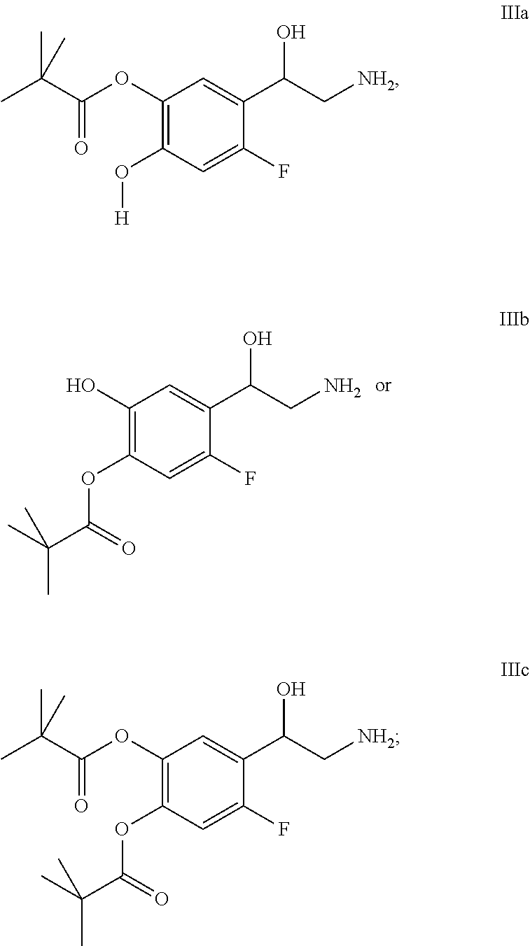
C1(OC(C(C)(C)C)=O)=C(O[H])C=C(F)C(C(C[NH2])O)=C1.C1(O)=C(OC(C(C)(C)C)=O)C=C(F)C(C(CN)O)=C1.C1(OC(C(C)(C)C)=O)=C(OC(C(C)(C)C)=O)C=C(F)C(C(C[NH2])O)=C1
